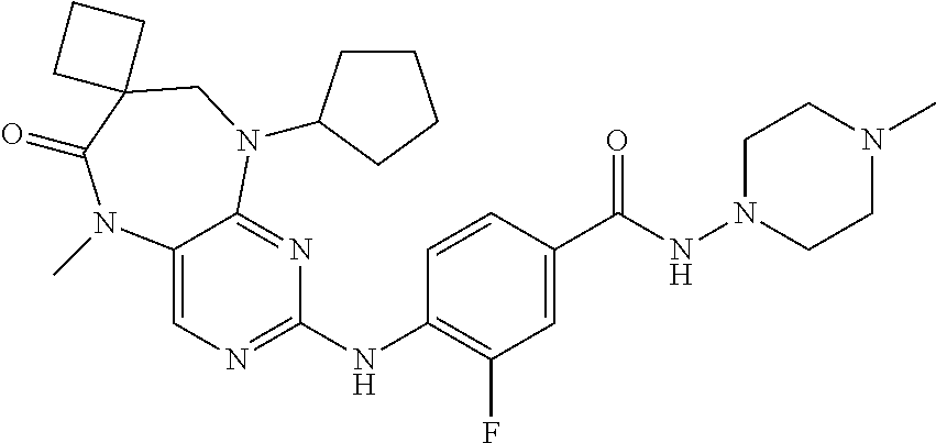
C1=CC(C(NN2CCN(C)CC2)=O)=CC(F)=C1NC1=NC=C2C(=N1)N(C1CCCC1)CC1(C(=O)N2C)CCC1
